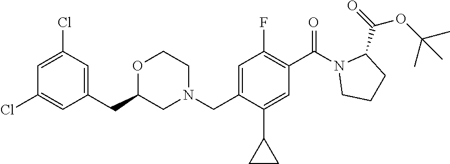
N1(CC2=CC(F)=C(C(=O)N3CCCC3C(=O)OC(C)(C)C)C=C2C2CC2)CCOC(CC2=CC(Cl)=CC(Cl)=C2)C1
